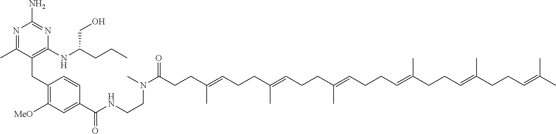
N1=C(C)C(CC2=C([MeO])C=C(C(NCCN(C(=O)CCC(=CCCC(=CCCC(=CCCC=C(CCC=C(C)CCC=C(C)C)C)C)C)C)C)=O)C=C2)=C(NC(CO)CCC)N=C1N
